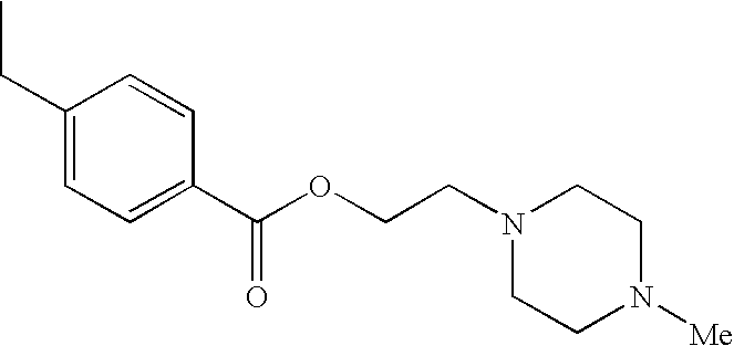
C1(CC)=CC=C(C(OCCN2CCN([Me])CC2)=O)C=C1
